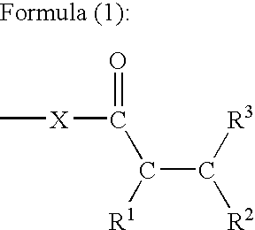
C[X]C(=O)C(C([R3])[R2])[R1]
